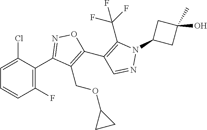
C1(C2=NOC(C3=C(C(F)(F)F)N(C4CC(O)(C)C4)N=C3)=C2COC2CC2)=C(F)C=CC=C1Cl
